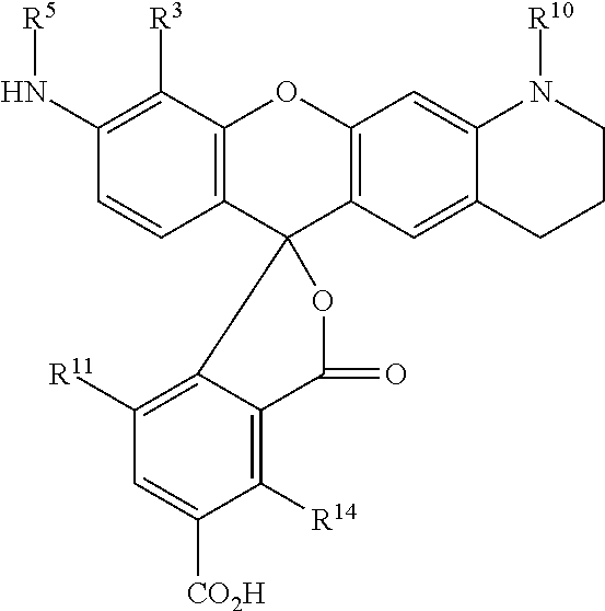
C1=CC2=C(C([R3])=C1N[R5])OC1=C(C23OC(=O)C2=C([R14])C([CO2H])=CC([R11])=C32)C=C2C(=C1)N([R10])CCC2
